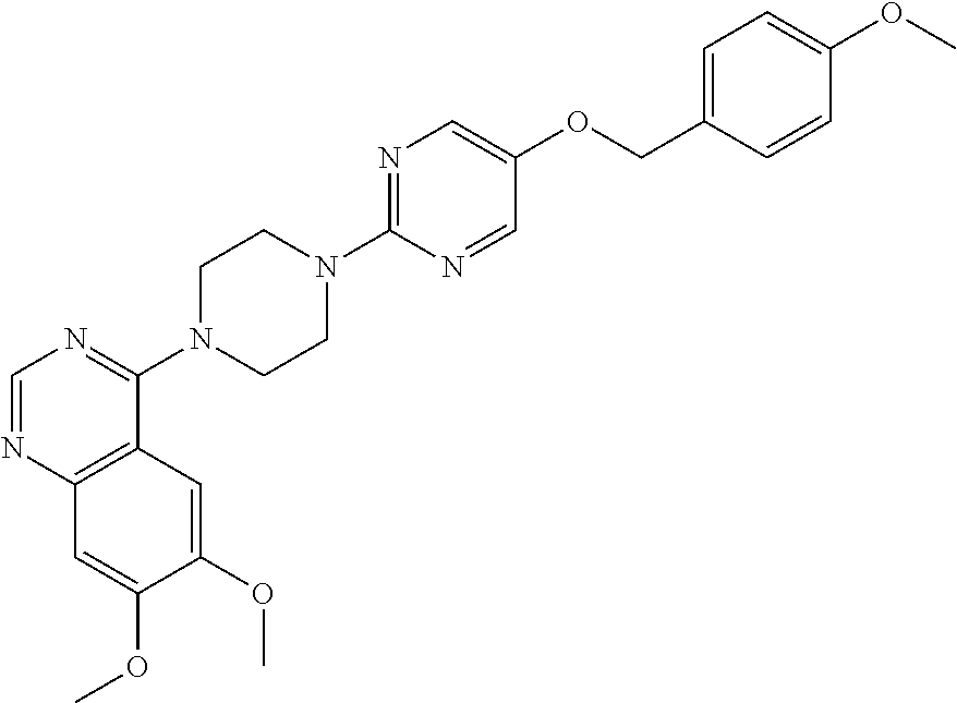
C1=NC2=C(C(N3CCN(C4=NC=C(OCC5=CC=C(OC)C=C5)C=N4)CC3)=N1)C=C(OC)C(OC)=C2
